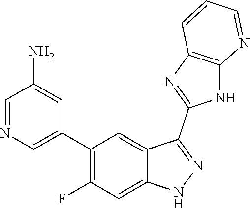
C1=NC=C(C2=C(F)C=C3C(=C2)C(C2=NC4=C(N2)N=CC=C4)=NN3)C=C1N
